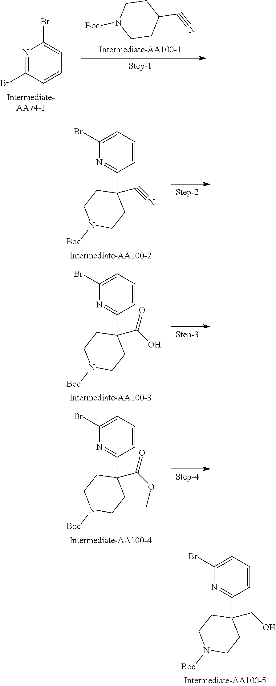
N1=C(Br)C=CC=C1Br.C1CN([Boc])CCC1C#N.C1C(C2=NC(Br)=CC=C2)(C#N)CCN([Boc])C1.C1C(C2=NC(Br)=CC=C2)(C(O)=O)CCN([Boc])C1.C1C(C2=NC(Br)=CC=C2)(C(OC)=O)CCN([Boc])C1.C1C(C2=NC(Br)=CC=C2)(CO)CCN([Boc])C1
